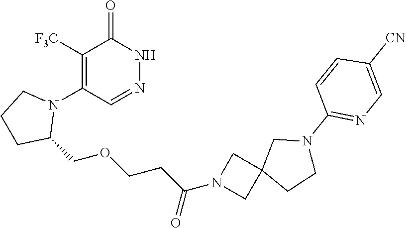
C1([F3C])=C(N2CCCC2COCCC(N2CC3(C2)CCN(C2=NC=C([CN])C=C2)C3)=O)C=NNC1=O
